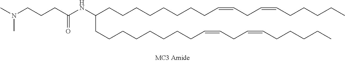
N(C(CCCCCCCCC=CCC=CCCCCC)CCCCCCCCC=CCC=CCCCCC)C(CCCN(C)C)=O
